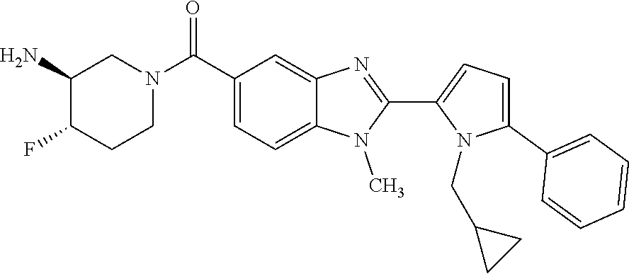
C1=C(C2=CC=CC=C2)N(CC2CC2)C(C2=NC3=CC(C(N4CCC(F)C(N)C4)=O)=CC=C3N2C)=C1
